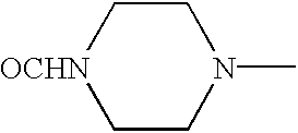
C1CN(C)CC[OCHN]1
